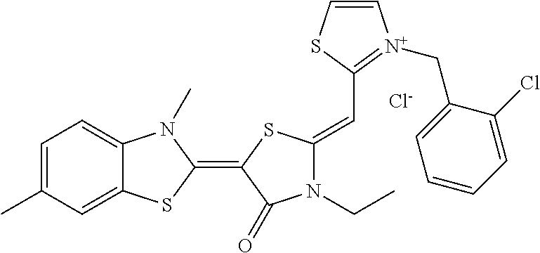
[Cl-].C1=C(C)C=C2C(=C1)N(C)C(=C1C(=O)N(CC)C(=CC3=[N+](CC4=CC=CC=C4Cl)C=CS3)S1)S2
